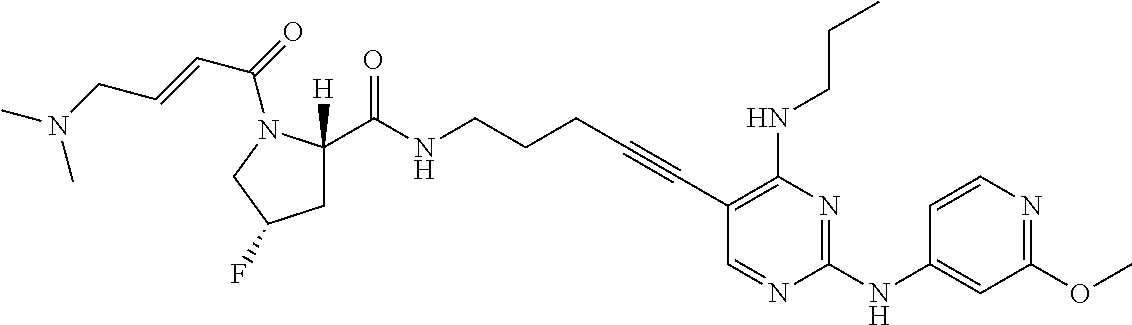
C(NCCCC#CC1=C(NCCC)N=C(NC2=CC(OC)=NC=C2)N=C1)(=O)C1([H])CC(F)CN1C(=O)C=CCN(C)C
